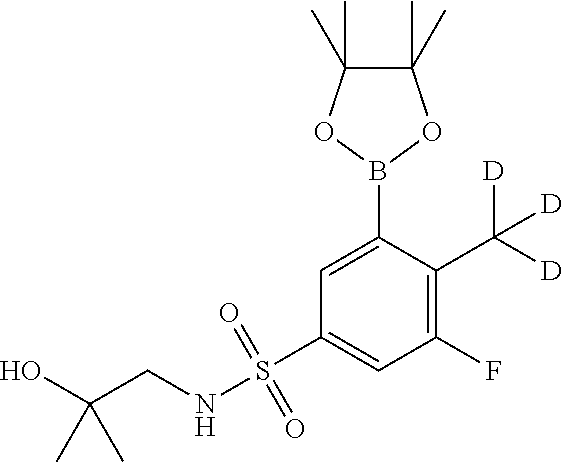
C1(S(=O)(NCC(O)(C)C)=O)=CC(F)=C(C([D])([D])[D])C(B2OC(C)(C)C(C)(C)O2)=C1
